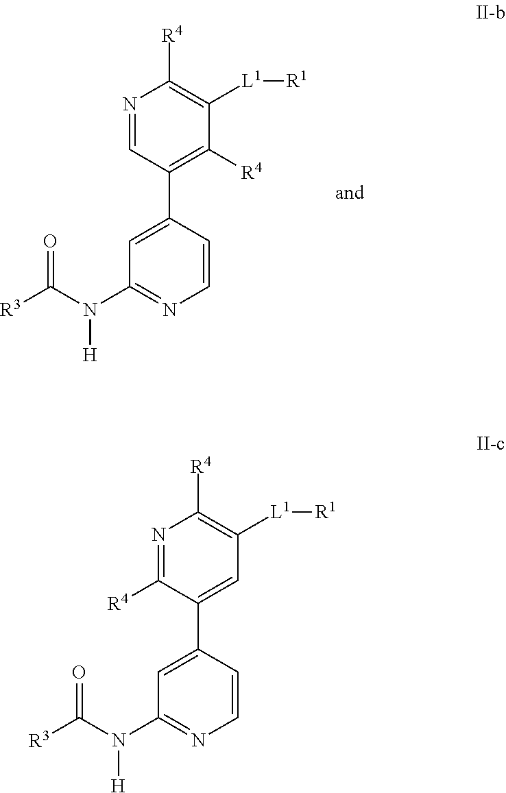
C1(C2=CC(N(C([R3])=O)[H])=NC=C2)=C([R4])C([L1][R1])=C([R4])N=C1.C1(C2=CC(N(C([R3])=O)[H])=NC=C2)=CC([L1][R1])=C([R4])N=C1[R4]
